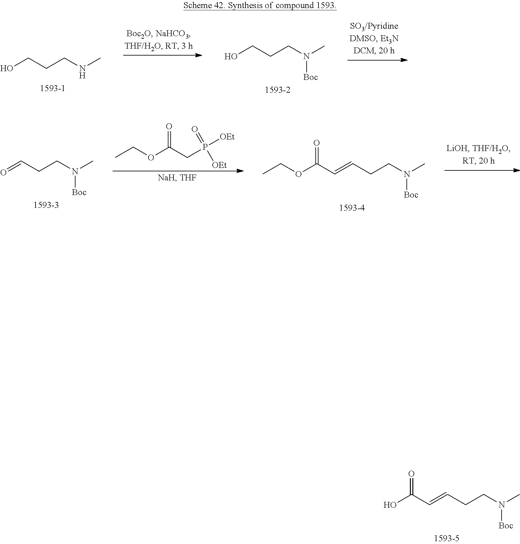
OCCCN(C)[Boc].OCCCNC.O=CCCN(C)[Boc].CCOC(CP([OEt])([OEt])=O)=O.C(=CCCN(C)[Boc])C(OCC)=O.C(=CCCN(C)[Boc])C(O)=O
